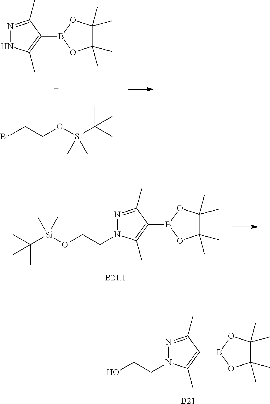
C(CO)N1N=C(C)C(B2OC(C)(C)C(C)(C)O2)=C1C.[B21].N1=C(C)C(B2OC(C)(C)C(C)(C)O2)=C(C)N1.BrCCO[Si](C(C)(C)C)(C)C.C(CO[Si](C(C)(C)C)(C)C)N1N=C(C)C(B2OC(C)(C)C(C)(C)O2)=C1C
